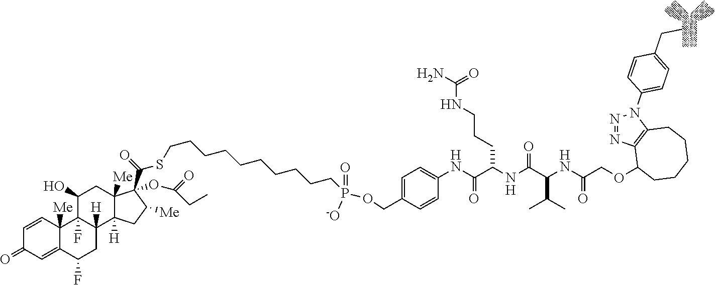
C1=CC2([Me])C(=CC1=O)C(F)CC1([H])C2(F)C(O)CC2([Me])C1([H])CC([Me])C2(C(SCCCCCCCCCCP(=O)([-O])OCC1=CC=C(NC(=O)C(NC(=O)C(C(C)C)NC(=O)COC2CCCCCC3=C2N=NN3C2=CC=C(CC)C=C2)CCCNC(N)=O)C=C1)=O)OC(=O)CC
